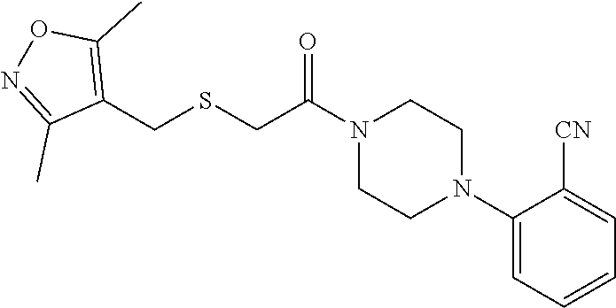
C1CN(C(CSCC2=C(C)ON=C2C)=O)CCN1C1=CC=CC=C1[CN]
